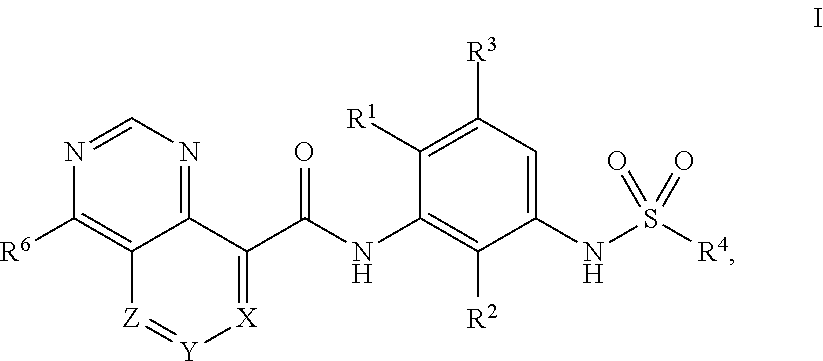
N(C1=C([R2])C(NS(=O)(=O)[R4])=CC([R3])=C1[R1])C(=O)C1=[X][Y]=[Z]C2=C([R6])N=CN=C12
